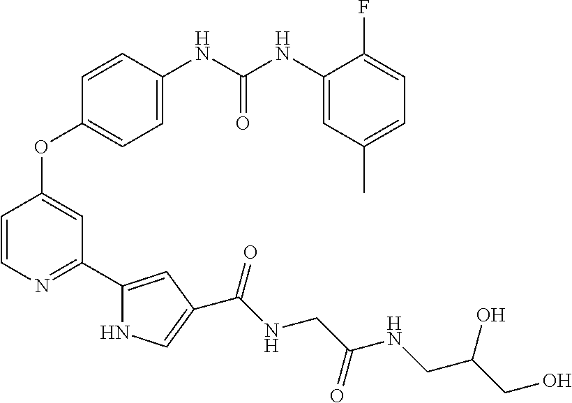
C1=C(NC(NC2=CC(C)=CC=C2F)=O)C=CC(OC2=CC(C3=CC(C(NCC(NCC(CO)O)=O)=O)=CN3)=NC=C2)=C1
